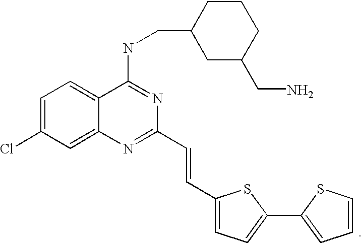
C1=C(Cl)C=C2C(=C1)C(NCC1CC(CN)CCC1)=NC(C=CC1=CC=C(C3=CC=CS3)S1)=N2
